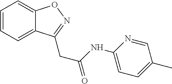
C1=CC=C2C(=C1)ON=C2CC(NC1=CC=C(C)C=N1)=O
